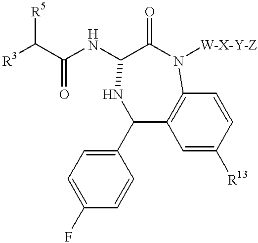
C1(C2=CC=C(F)C=C2)NC(NC(=O)C([R5])[R3])C(=O)N([W-X-Y-Z])C2=C1C=C([R13])C=C2
